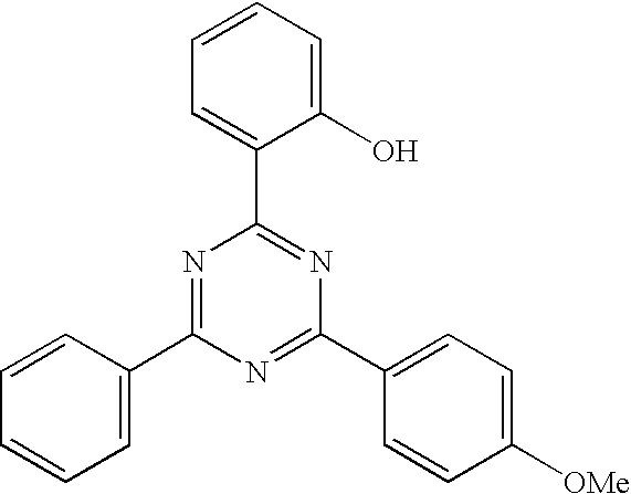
C1=C(C2=NC(C3=CC=C([OMe])C=C3)=NC(C3=CC=CC=C3)=N2)C(O)=CC=C1
